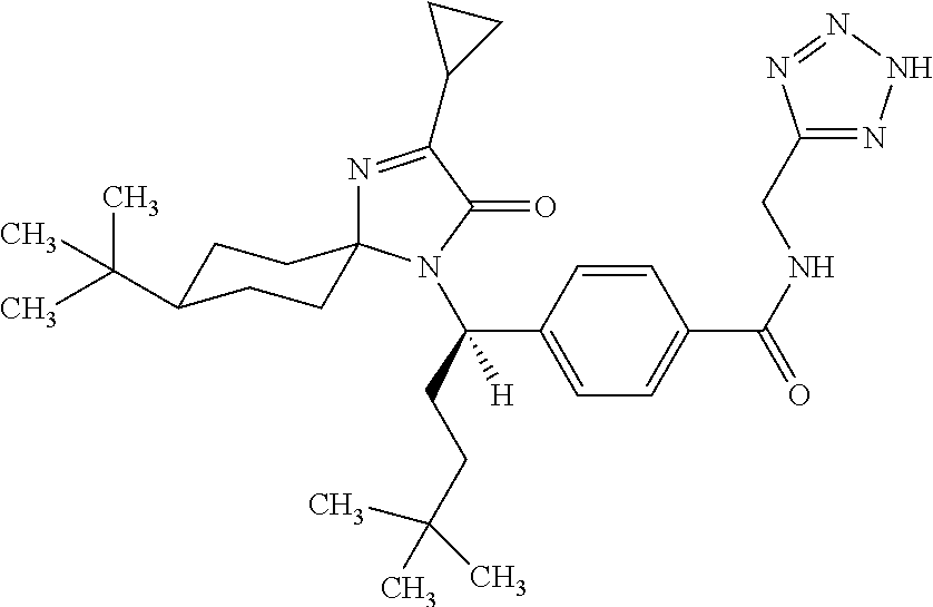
N1=C(C2CC2)C(=O)N(C(C2=CC=C(C(=O)NCC3=NNN=N3)C=C2)(CCC(C)(C)C)[H])C12CCC(C(C)(C)C)CC2
